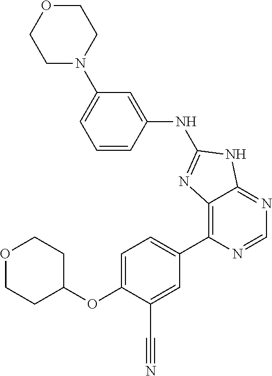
O1CCC(OC2=CC=C(C3=C4C(=NC=N3)NC(NC3=CC(N5CCOCC5)=CC=C3)=N4)C=C2C#N)CC1
